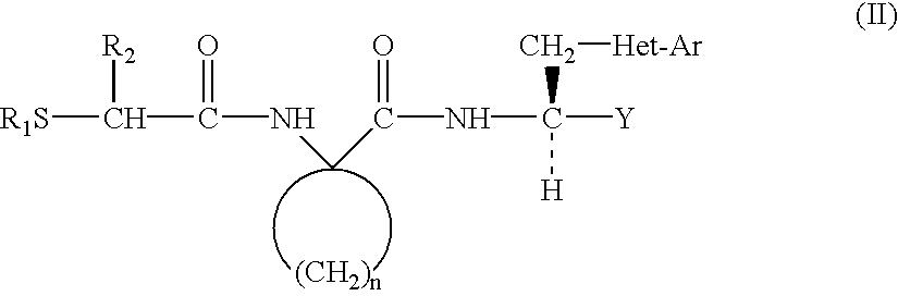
[R1S]C([R2])C(=O)NCC(=O)NC([H])(C[Het-Ar])[Y]
